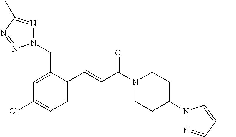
N1(CC2=CC(Cl)=CC=C2C=CC(N2CCC(N3N=CC(C)=C3)CC2)=O)N=C(C)N=N1
